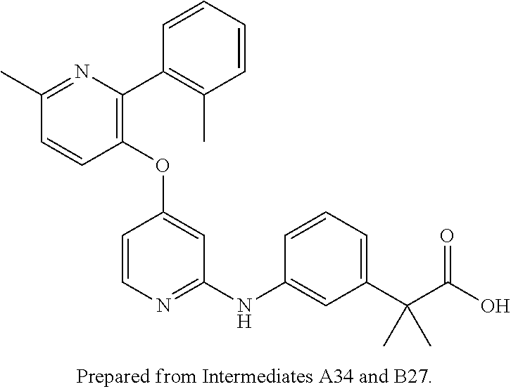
C1(OC2=CC(NC3=CC(C(C(O)=O)(C)C)=CC=C3)=NC=C2)=C(C2=C(C)C=CC=C2)N=C(C)C=C1
